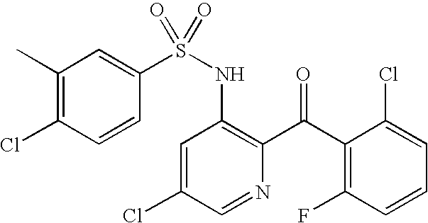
C1(C)=C(Cl)C=CC(S(NC2=C(C(C3=C(F)C=CC=C3Cl)=O)N=CC(Cl)=C2)(=O)=O)=C1
